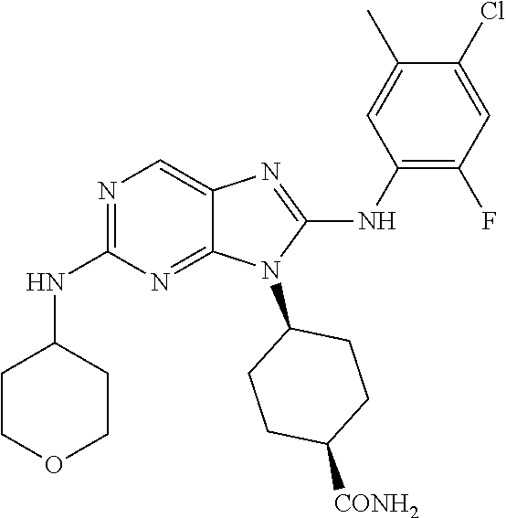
N1=C(NC2CCOCC2)N=C2C(=C1)N=C(NC1=C(F)C=C(Cl)C(C)=C1)N2C1CCC([CONH2])CC1
